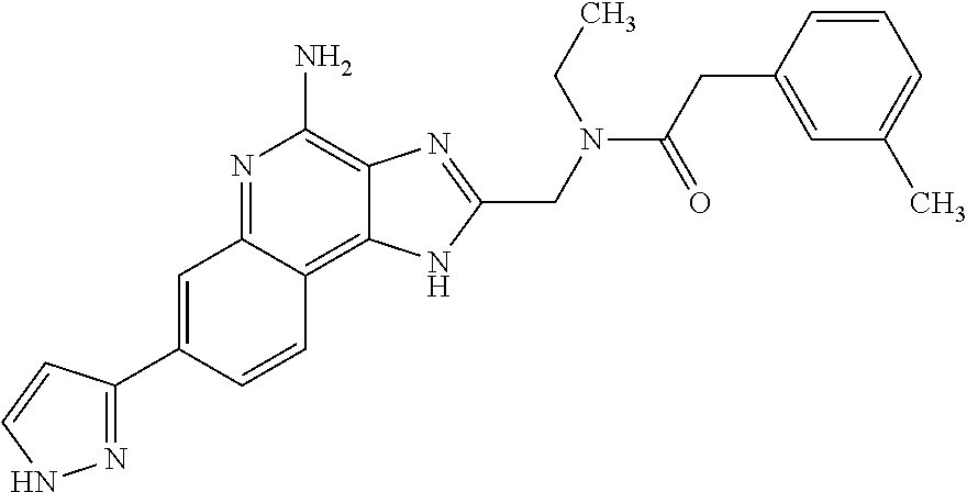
C1=C(C2=NNC=C2)C=CC2=C3C(=C(N)N=C12)N=C(CN(C(CC1=CC(C)=CC=C1)=O)CC)N3
